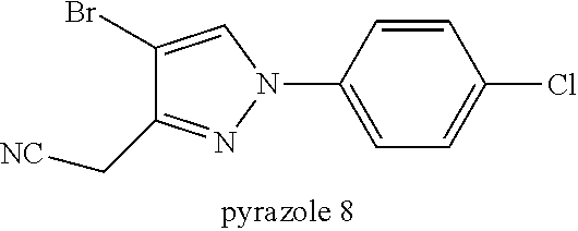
C1(N2C=C(Br)C(C[NC])=N2)=CC=C(Cl)C=C1
